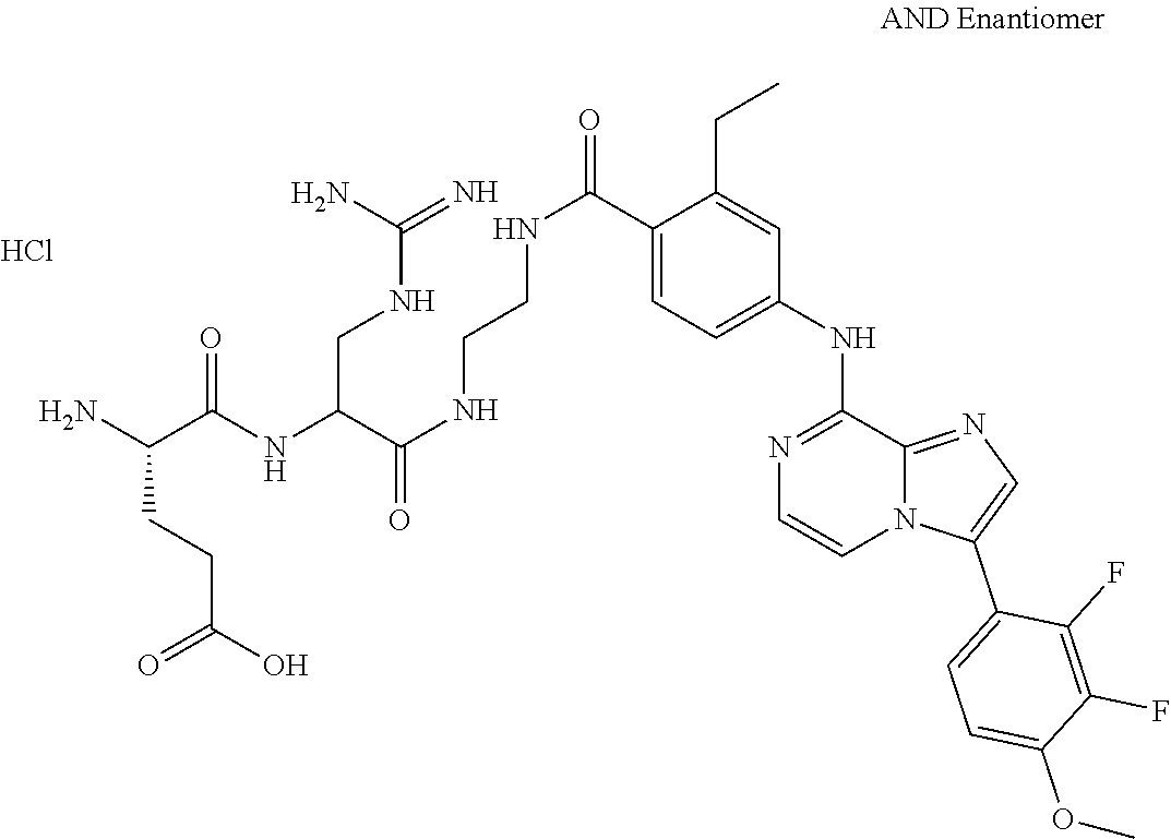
N1=C(NC2=CC=C(C(=O)NCCNC(=O)C(NC(C(N)CCC(O)=O)=O)CNC(=N)N)C(CC)=C2)C2=NC=C(C3=CC=C(OC)C(F)=C3F)N2C=C1.Cl
